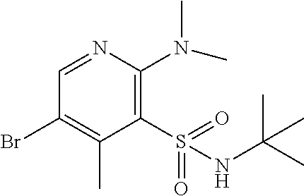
C1(S(=O)(=O)NC(C)(C)C)=C(N(C)C)N=CC(Br)=C1C
